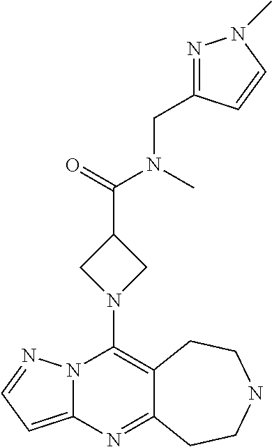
N12C(=CC=N1)N=C1C(=C2N2CC(C(N(C)CC3=NN(C)C=C3)=O)C2)CCNCC1
